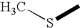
S(C)C
